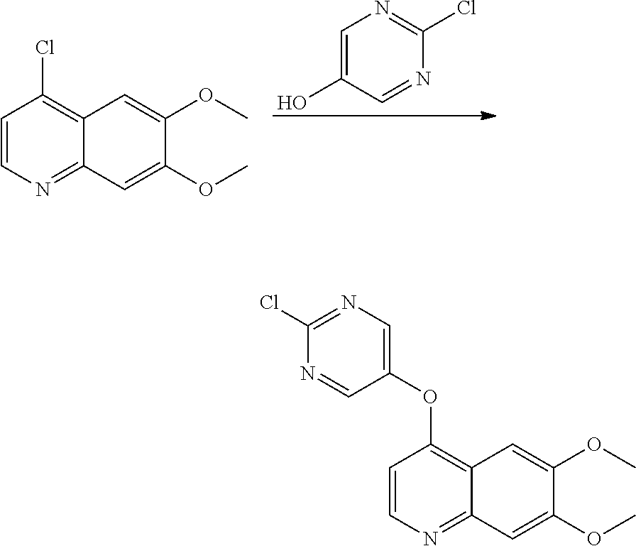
ClC1=C2C(=NC=C1)C=C(OC)C(OC)=C2.N1=C(Cl)N=CC(O)=C1.C1(Cl)=NC=C(OC2=C3C(=NC=C2)C=C(OC)C(OC)=C3)C=N1
